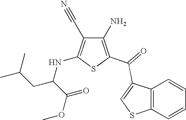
C1(N)=C(C(=O)C2=CSC3=C2C=CC=C3)SC(NC(CC(C)C)C(OC)=O)=C1C#N
